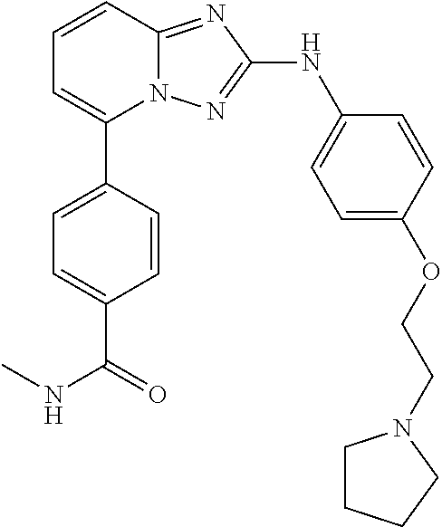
C1=CC2=NC(NC3=CC=C(OCCN4CCCC4)C=C3)=NN2C(C2=CC=C(C(NC)=O)C=C2)=C1
